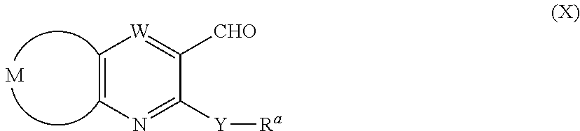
C1=CN=C([Y][Ra])C([CHO])=[W]1.[M]
